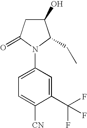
C1(O)CC(=O)N(C2=CC=C([CN])C(C(F)(F)F)=C2)C1CC
